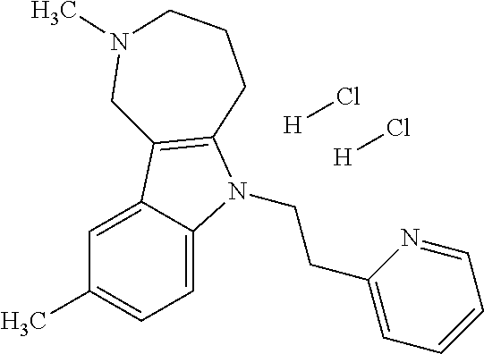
C1=C2C(=CC=C1C)N(CCC1=CC=CC=N1)C1=C2CN(C)CCC1.[H]Cl.[H]Cl
